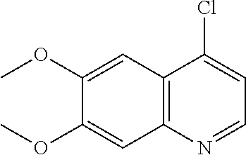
C12=C(N=CC=C1Cl)C=C(OC)C(OC)=C2
